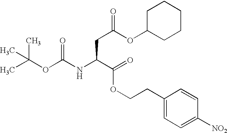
C(OC(NC(C(OCCC1=CC=C([NO2])C=C1)=O)CC(OC1CCCCC1)=O)=O)(C)(C)C
